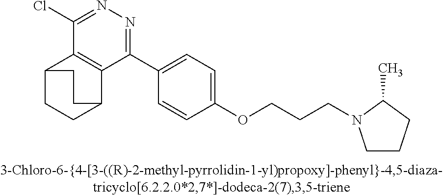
C1(Cl)=NN=C(C2=CC=C(OCCCN3CCCC3C)C=C2)C2=C1C1CCC2CC1
